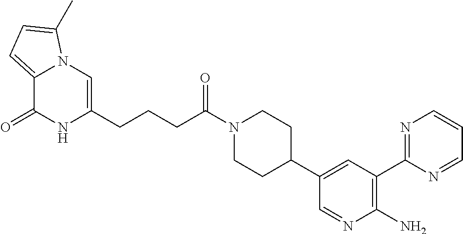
C12=CC=C(C)N1C=C(CCCC(N1CCC(C3=CC(C4=NC=CC=N4)=C(N)N=C3)CC1)=O)NC2=O
